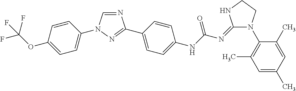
C1=CC(OC(F)(F)F)=CC=C1N1C=NC(C2=CC=C(NC(N=C3N(C4=C(C)C=C(C)C=C4C)CCN3)=O)C=C2)=N1
